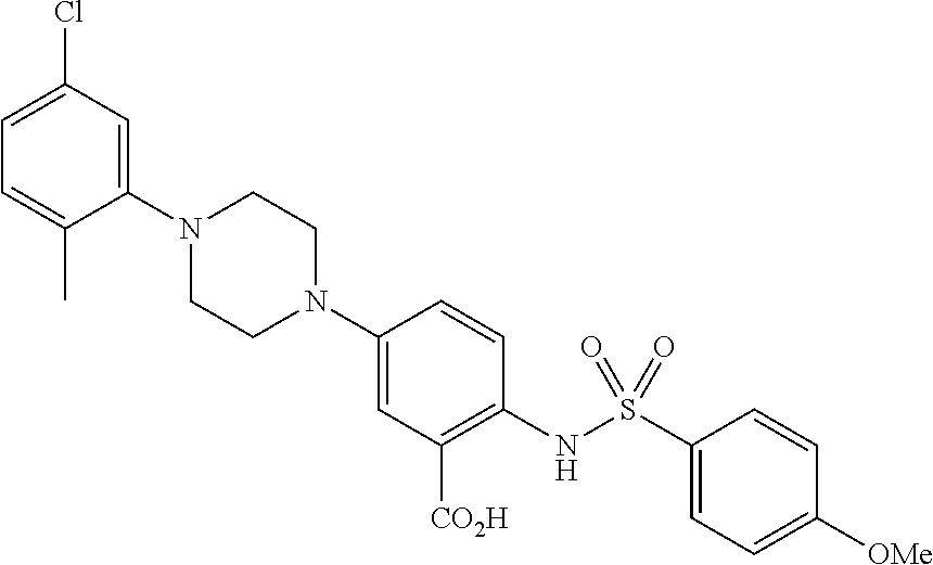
N1(C2=CC([CO2H])=C(NS(C3=CC=C([OMe])C=C3)(=O)=O)C=C2)CCN(C2=CC(Cl)=CC=C2C)CC1
